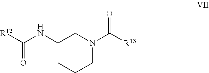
C1(NC([R12])=O)CCCN(C([R13])=O)C1
